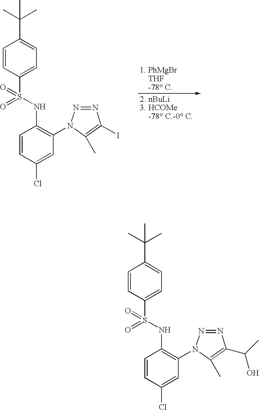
C1=CC(S(NC2=C(N3N=NC(I)=C3C)C=C(Cl)C=C2)(=O)=O)=CC=C1C(C)(C)C.C1=CC(S(NC2=C(N3N=NC(C(C)O)=C3C)C=C(Cl)C=C2)(=O)=O)=CC=C1C(C)(C)C
